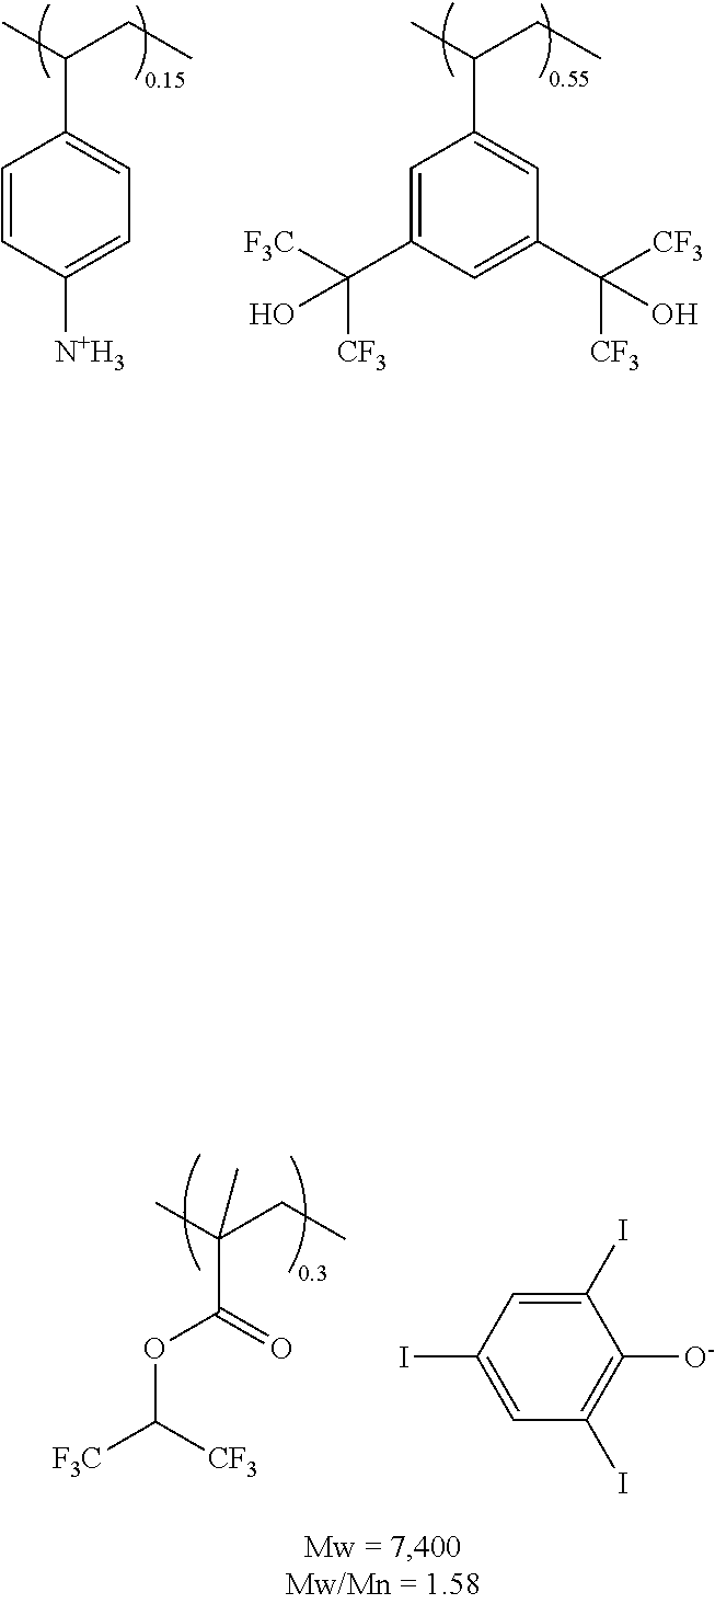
CC(CC)C1=CC(C([CF3])([CF3])O)=CC(C([CF3])([F3C])O)=C1.CC(CC)C1=CC=C([N+H3])C=C1.CC(CC)(C(OC([CF3])[F3C])=O)C.C1(I)=CC(I)=CC(I)=C1[O-]
